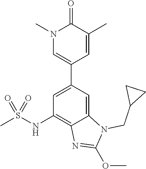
C12=CC(C3=CN(C)C(=O)C(C)=C3)=CC(NS(C)(=O)=O)=C1N=C(OC)N2CC1CC1
